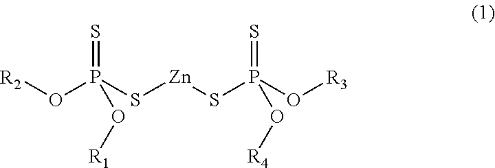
[R2]OP(S[Zn]SP(O[R3])(=S)O[R4])(=S)O[R1]
